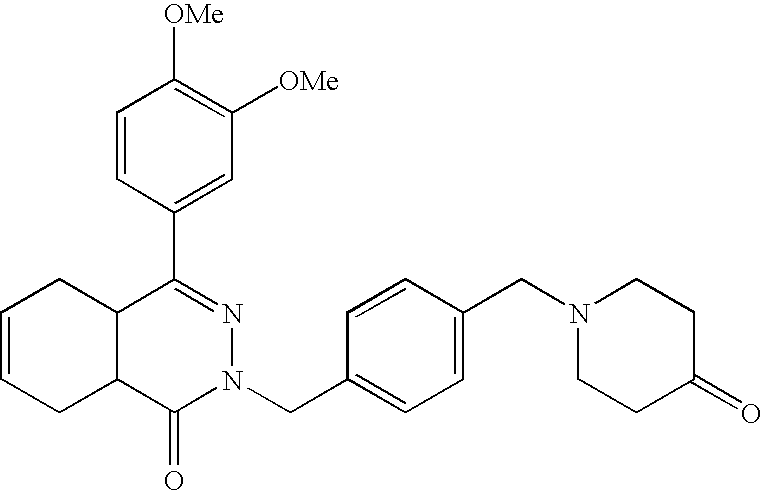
C1=CC(C2=NN(CC3=CC=C(CN4CCC(=O)CC4)C=C3)C(=O)C3C2CC=CC3)=CC([OMe])=C1[OMe]
